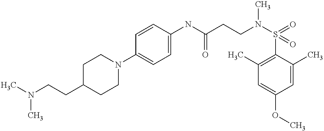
C1C(CCN(C)C)CCN(C2=CC=C(NC(CCN(S(=O)(C3=C(C)C=C(OC)C=C3C)=O)C)=O)C=C2)C1
